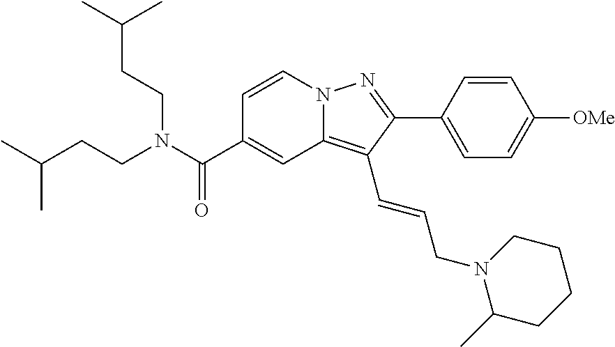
C1=CN2C(=C(C=CCN3C(C)CCCC3)C(C3=CC=C([OMe])C=C3)=N2)C=C1C(N(CCC(C)C)CCC(C)C)=O
